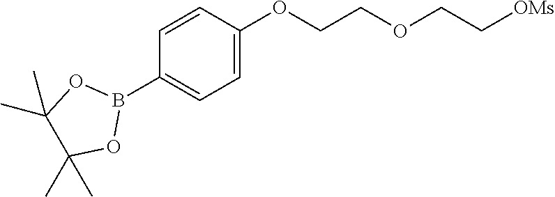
C1=C(OCCOCC[OMs])C=CC(B2OC(C)(C)C(C)(C)O2)=C1
